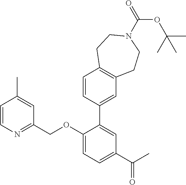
C1=CN=C(COC2=CC=C(C(C)=O)C=C2C2=CC3=C(C=C2)CCN(C(=O)OC(C)(C)C)CC3)C=C1C
